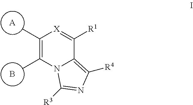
[A].B.C1(C)=C(C)[X]=C([R1])C2=C([R4])N=C([R3])N12
